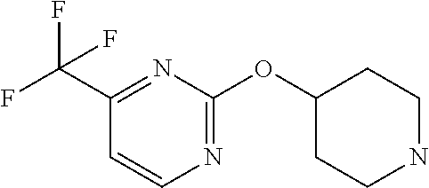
C1(OC2CCNCC2)=NC=CC(C(F)(F)F)=N1
